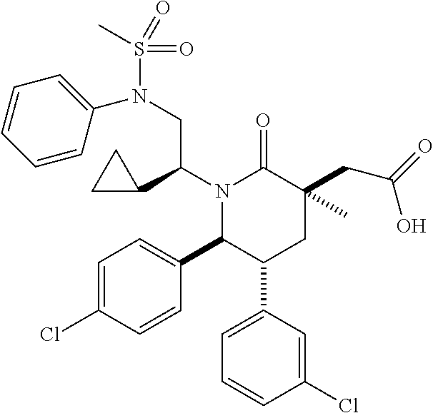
N1(C(C2CC2)CN(S(C)(=O)=O)C2=CC=CC=C2)C(C2=CC=C(Cl)C=C2)C(C2=CC=CC(Cl)=C2)CC(CC(=O)O)(C)C1=O
